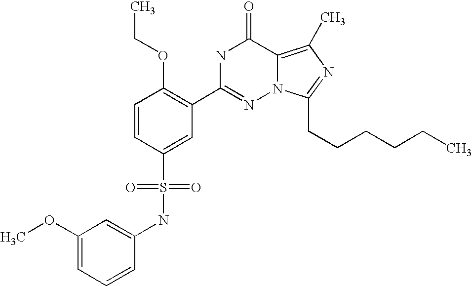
C1=CC(S(NC2=CC(OC)=CC=C2)(=O)=O)=CC(C2=NN3C(=C(C)N=C3CCCCCC)C(=O)N2)=C1OCC
